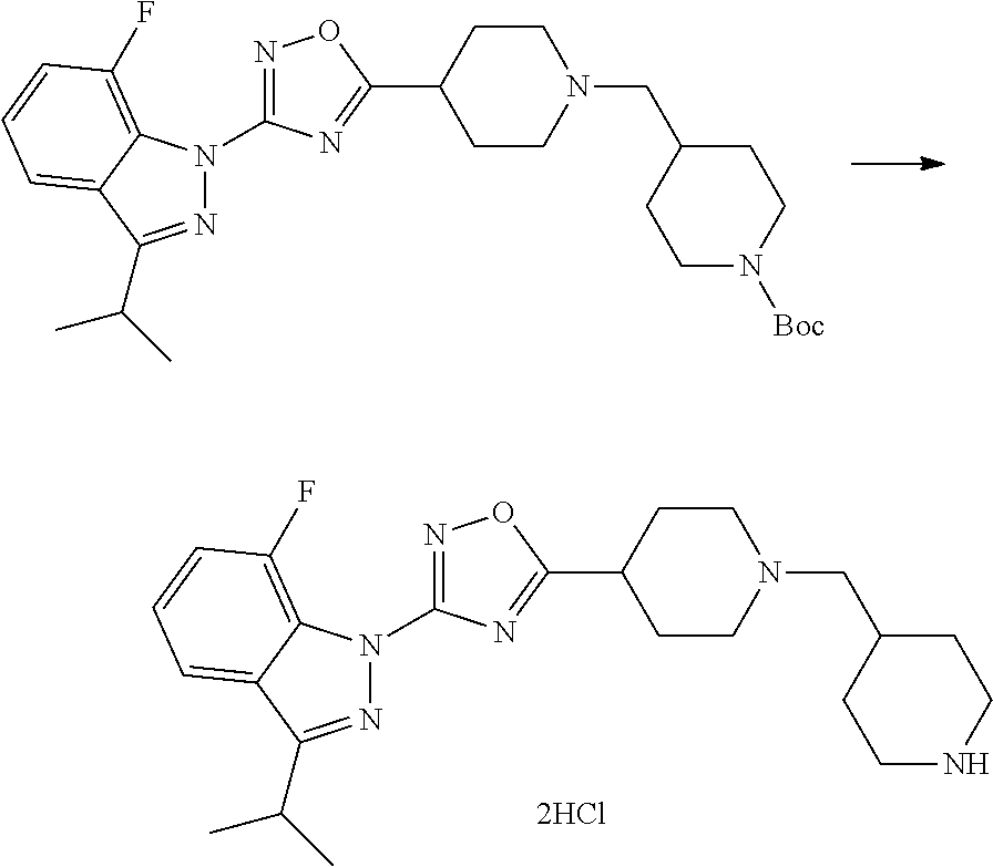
N1=C(N2N=C(C(C)C)C3=CC=CC(F)=C23)N=C(C2CCN(CC3CCN([Boc])CC3)CC2)O1.N1=C(N2N=C(C(C)C)C3=CC=CC(F)=C23)N=C(C2CCN(CC3CCNCC3)CC2)O1
